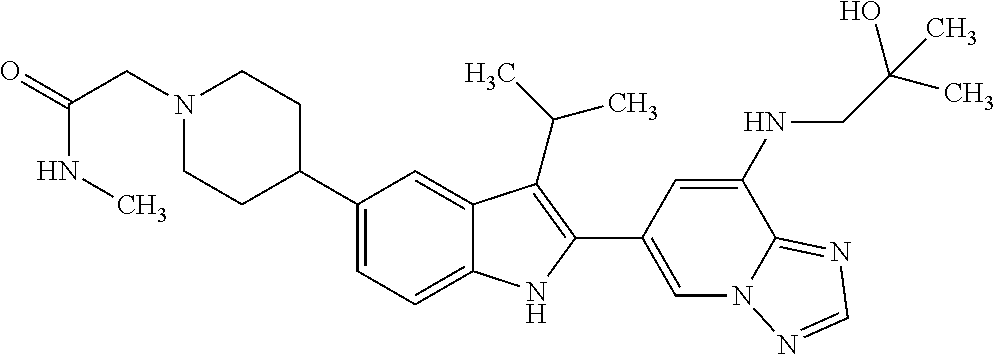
C1(C2CCN(CC(NC)=O)CC2)=CC=C2C(=C1)C(C(C)C)=C(C1=CN3C(=NC=N3)C(NCC(C)(O)C)=C1)N2
